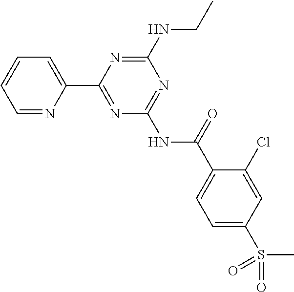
C1=NC(C2=NC(NC(C3=CC=C(S(=O)(=O)C)C=C3Cl)=O)=NC(NCC)=N2)=CC=C1
